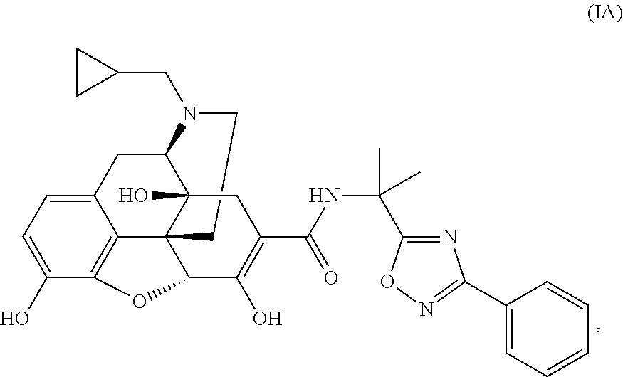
C1CN(CC2CC2)C2C3(O)C14C1=C(C(O)=CC=C1C2)OC4C(O)=C(C(NC(C)(C1=NC(C2=CC=CC=C2)=NO1)C)=O)C3
